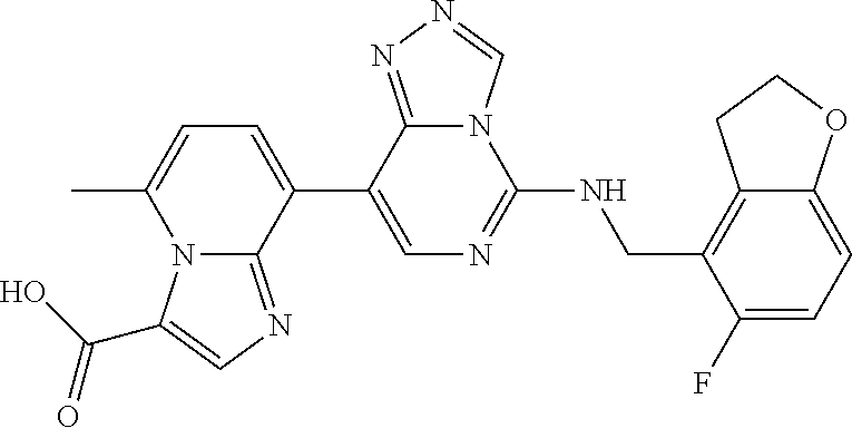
N12C(=NC=C1C(O)=O)C(C1=CN=C(NCC3=C4C(=CC=C3F)OCC4)N3C1=NN=C3)=CC=C2C
